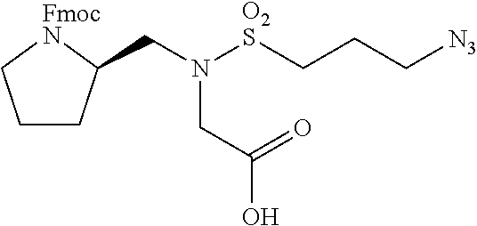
C(N([O2S]CCC[N3])CC(=O)O)C1CCC[FmocN]1
